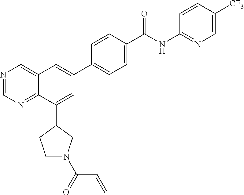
N1=CN=C2C(=C1)C=C(C1=CC=C(C(NC3=NC=C([CF3])C=C3)=O)C=C1)C=C2C1CCN(C(=O)C=C)C1
